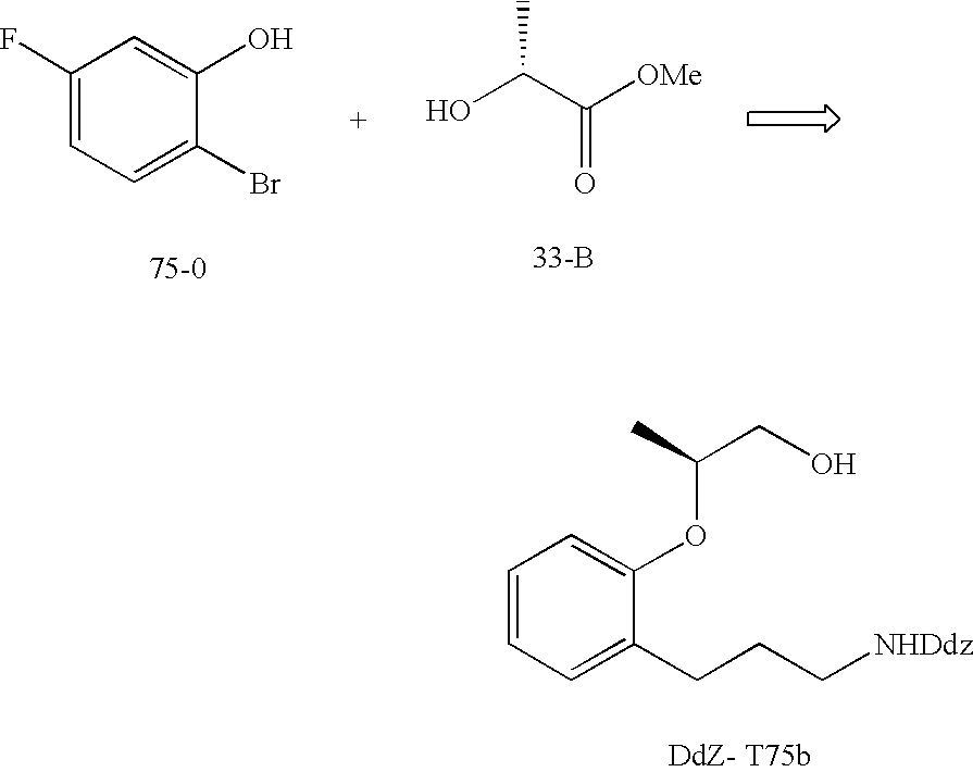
C1(F)=CC=C(Br)C(O)=C1.OC(C([OMe])=O)C.[75-0].[33-B].C1=CC=C(CCC[NHDdz])C(OC(C)CO)=C1
